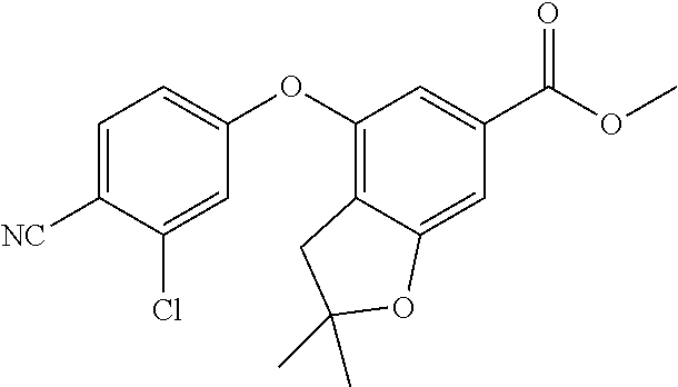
C1=C([NC])C(Cl)=CC(OC2=C3C(=CC(C(OC)=O)=C2)OC(C)(C)C3)=C1
